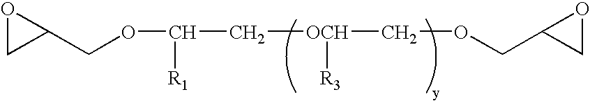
C1(COC(C[OCH](COCC2CO2)[R3])[R1])OC1
